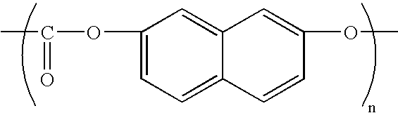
C1(OC(C)=O)=CC=C2C(=C1)C=C(OC)C=C2
